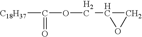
[C18H37]C(OCC1OC1)=O
